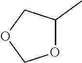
O1C(C)COC1
